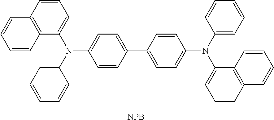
C1=CC2=C(C(N(C3=CC=CC=C3)C3=CC=C(C4=CC=C(N(C5=CC=CC6=C5C=CC=C6)C5=CC=CC=C5)C=C4)C=C3)=C1)C=CC=C2.[NPB]
